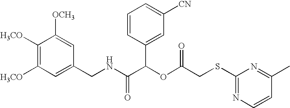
C1=C(CNC(C(OC(CSC2=NC=CC(C)=N2)=O)C2=CC([CN])=CC=C2)=O)C=C([OCH3])C([H3CO])=C1[H3CO]
